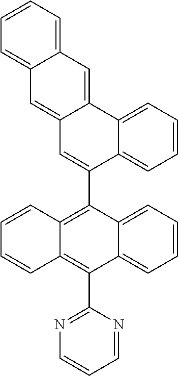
C1=CC=C2C(=C1)C=C1C(=C2)C=C(C2=C3C(=C(C4=NC=CC=N4)C4=CC=CC=C42)C=CC=C3)C2=CC=CC=C12
